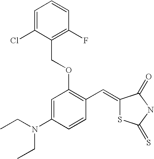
C1=C(Cl)C(COC2=C(C=C3SC(=S)NC3=O)C=CC(N(CC)CC)=C2)=C(F)C=C1
